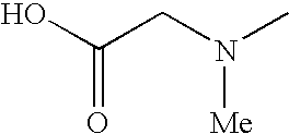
OC(CN(C)[Me])=O
